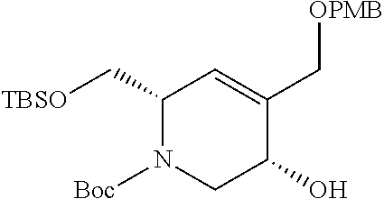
C1(C[TBSO])N([Boc])CC(O)C(C[OPMB])=C1
